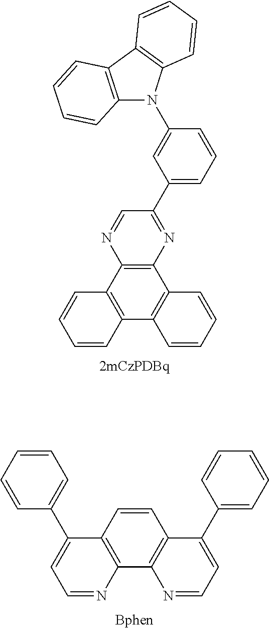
C1=CC2=C(C3=C1C(C1=CC=CC=C1)=CC=N3)N=CC=C2C1=CC=CC=C1.C12=C(C3=C(C4=C1C=CC=C4)C=CC=C3)N=CC(C1=CC=CC(N3C4=C(C5=C3C=CC=C5)C=CC=C4)=C1)=N2
